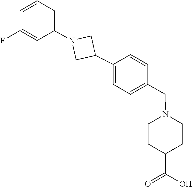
C1(F)=CC(N2CC(C3=CC=C(CN4CCC(C(=O)O)CC4)C=C3)C2)=CC=C1
